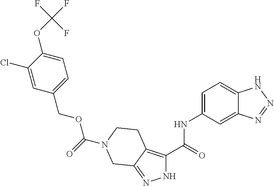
C1=C2C(=CC=C1NC(C1=C3C(=NN1)CN(C(OCC1=CC=C(OC(F)(F)F)C(Cl)=C1)=O)CC3)=O)NN=N2
